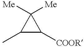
C1([Me])([Me])C(C)C1[COOR]
